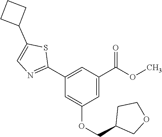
C1(C2=NC=C(C3CCC3)S2)=CC(C(OC)=O)=CC(OCC2COCC2)=C1
